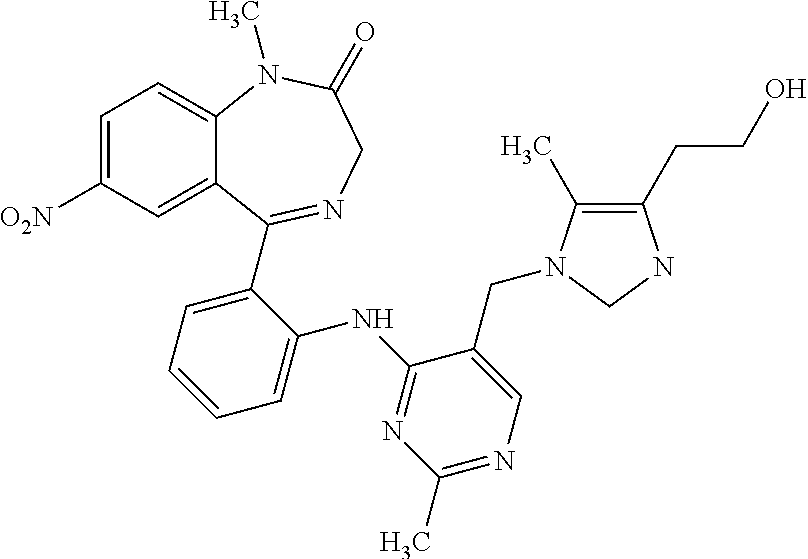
C1=C([O2N])C=C2C(=C1)N(C)C(=O)CN=C2C1=CC=CC=C1NC1=NC(C)=NC=C1CN1C(C)=C(CCO)NC1
